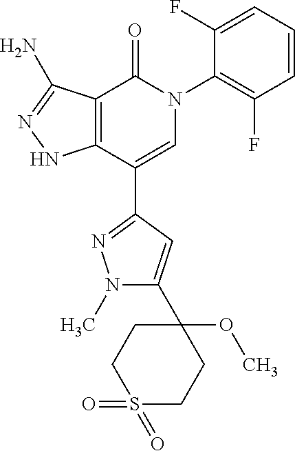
C12=C(C(C3=NN(C)C(C4(OC)CCS(=O)(=O)CC4)=C3)=CN(C3=C(F)C=CC=C3F)C1=O)NN=C2N
